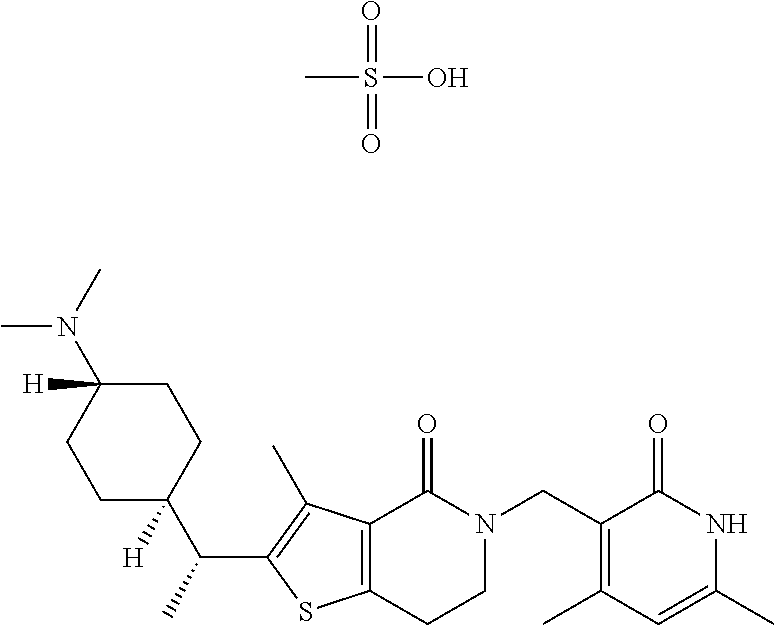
CN(C)C1([H])CCC(C(C)C2=C(C)C3=C(S2)CCN(CC2=C(C)C=C(C)NC2=O)C3=O)([H])CC1.CS(O)(=O)=O
